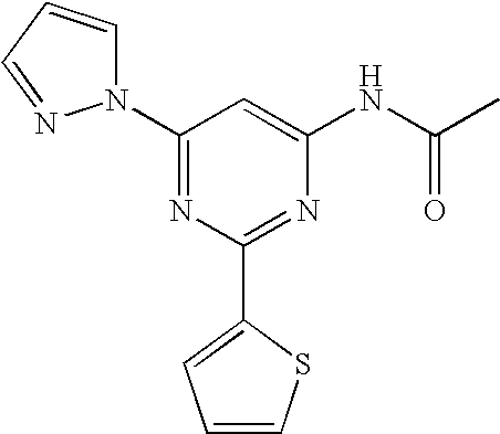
C1(N2C=CC=N2)=NC(C2=CC=CS2)=NC(NC(C)=O)=C1
